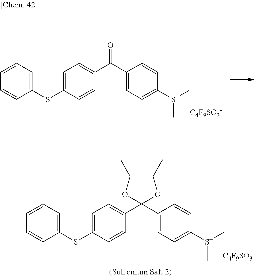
C1=C(SC2=CC=CC=C2)C=CC(C(C2=CC=C([S+](C)C)C=C2)=O)=C1.[C4F9SO3-].C1=C(SC2=CC=CC=C2)C=CC(C(C2=CC=C([S+](C)C)C=C2)(OCC)OCC)=C1.[C4F9SO3-]
